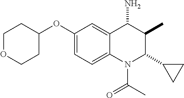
C1(OC2CCOCC2)=CC=C2C(=C1)C(N)C(C)C(C1CC1)N2C(C)=O
